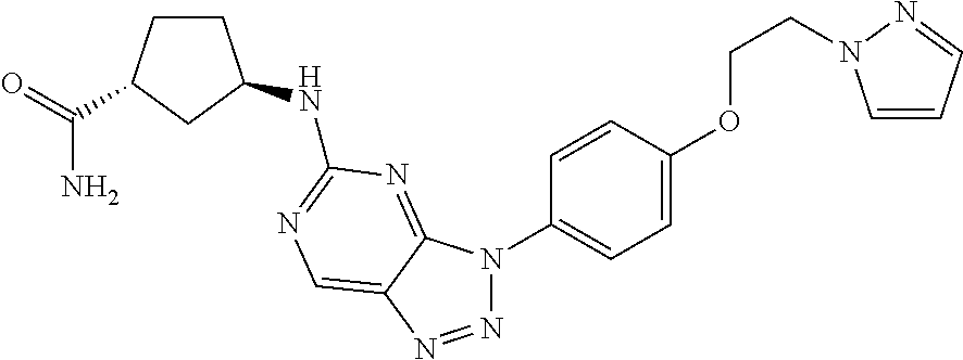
N1=NC2=CN=C(NC3CCC(C(=O)N)C3)N=C2N1C1=CC=C(OCCN2C=CC=N2)C=C1
